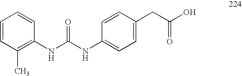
C1=CC(C)=C(NC(NC2=CC=C(CC(O)=O)C=C2)=O)C=C1
